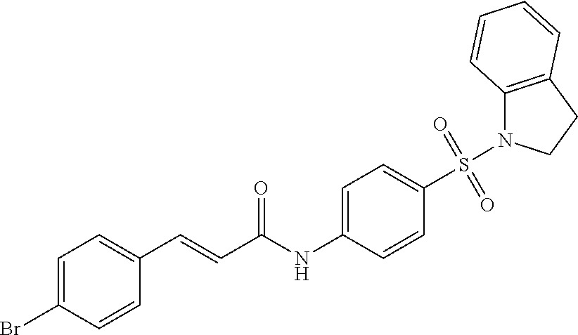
C1=C(Br)C=CC(C=CC(NC2=CC=C(S(=O)(=O)N3C4=C(CC3)C=CC=C4)C=C2)=O)=C1
